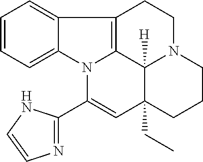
C1=CC=C2C(=C1)C1=C3N2C(C2=NC=CN2)=CC2(CC)C3([H])N(CC1)CCC2
